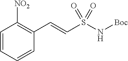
C1=CC=CC(C=CS(N[Boc])(=O)=O)=C1[NO2]
